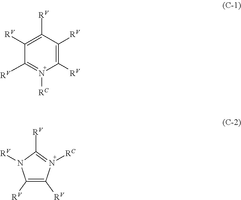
C1([RV])=C([RV])C([RV])=C([RV])N([RC])=C1[RV].C1([RV])=C([RV])N([RC])=C([RV])N1[RV]
